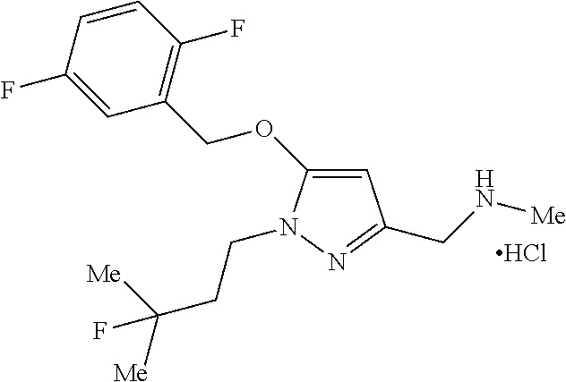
C1=C(OCC2=C(F)C=CC(F)=C2)N(CCC([Me])([Me])F)N=C1CN[Me].Cl
